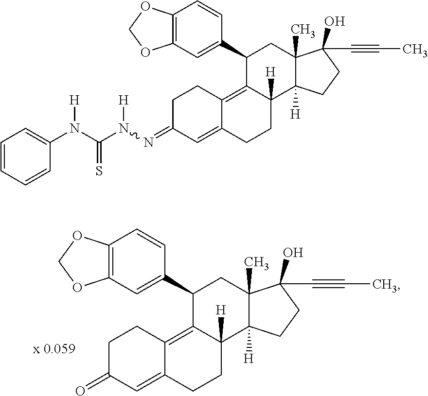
O=C1C=C2C(=C3C([H])(CC2)C2([H])C(C)(CC3C3=CC4=C(C=C3)OCO4)C(O)(C#CC)CC2)CC1.C1=CC=CC(N(C(N(N=C2C=C3C(=C4C([H])(CC3)C3([H])C(C)(CC4C4=CC5=C(C=C4)OCO5)C(O)(C#CC)CC3)CC2)[H])=S)[H])=C1
